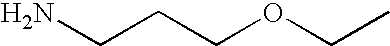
NCCCOCC
